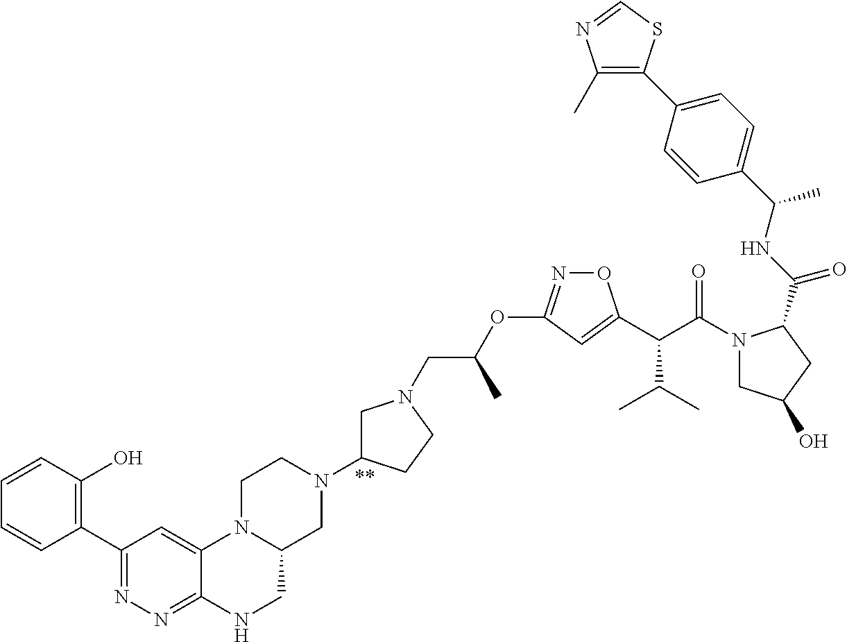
C1(C2=NN=C3C(=C2)N2C(CN3)CN(C3CN(CC(OC4=NOC(C(C(=O)N5CC(O)CC5C(NC(C5=CC=C(C6=C(C)N=CS6)C=C5)C)=O)C(C)C)=C4)C)CC3)CC2)=C(O)C=CC=C1
